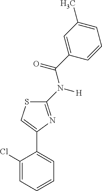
C1(Cl)=CC=CC=C1C1=CSC(N(C(C2=CC(C)=CC=C2)=O)[H])=N1
